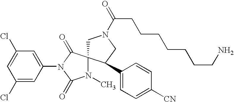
C1=C(Cl)C=C(N2C(=O)N(C)C3(C2=O)CN(C(=O)CCCCCCCN)CC3C2=CC=C([CN])C=C2)C=C1Cl
